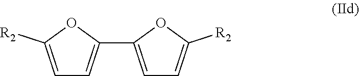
C1=C([R2])OC(C2=CC=C([R2])O2)=C1
